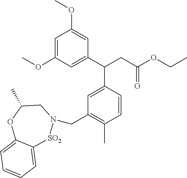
C1=C(OC)C=C(C(CC(OCC)=O)C2=CC(CN3[SO2]C4=CC=CC=C4OC(C)C3)=C(C)C=C2)C=C1OC
